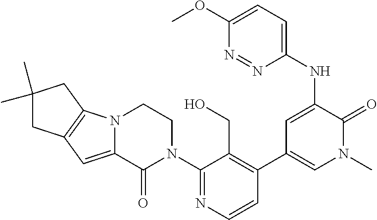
C1(N2CCN3C(=CC4=C3CC(C)(C)C4)C2=O)=NC=CC(C2=CN(C)C(=O)C(NC3=CC=C(OC)N=N3)=C2)=C1CO
